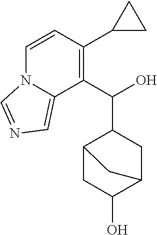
C1=CC(C2CC2)=C(C(O)C2C3CC(O)C(C2)C3)C2=CN=CN12
